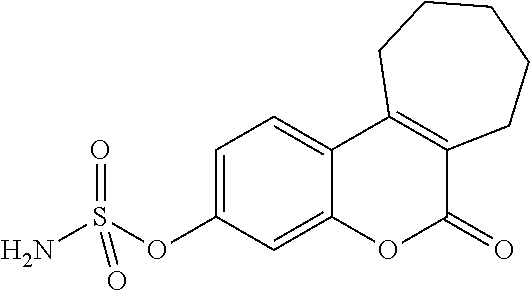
C1=C(OS(N)(=O)=O)C=C2C(=C1)C1=C(C(=O)O2)CCCCC1
